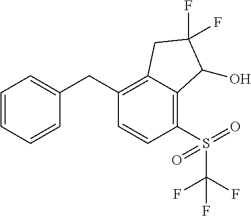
C(C1=C2C(=C(S(C(F)(F)F)(=O)=O)C=C1)C(O)C(F)(F)C2)C1=CC=CC=C1
